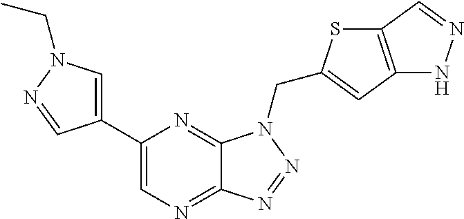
C1=C(C2=CN=C3C(=N2)N(CC2=CC4=C(S2)C=NN4)N=N3)C=NN1CC
